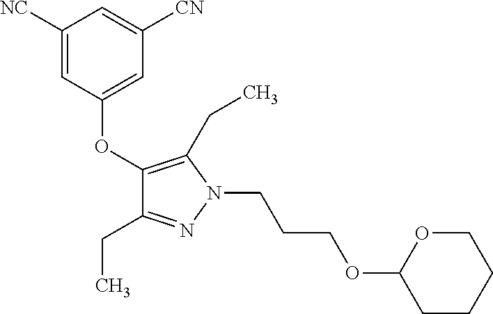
C1(OC2=CC([CN])=CC([NC])=C2)=C(CC)N(CCCOC2CCCCO2)N=C1CC
